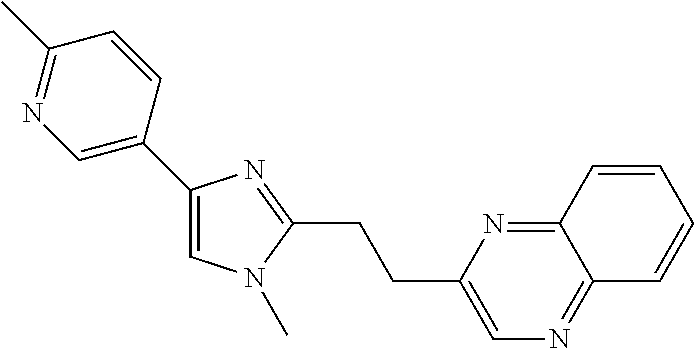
C12=NC=C(CCC3=NC(C4=CN=C(C)C=C4)=CN3C)N=C1C=CC=C2
